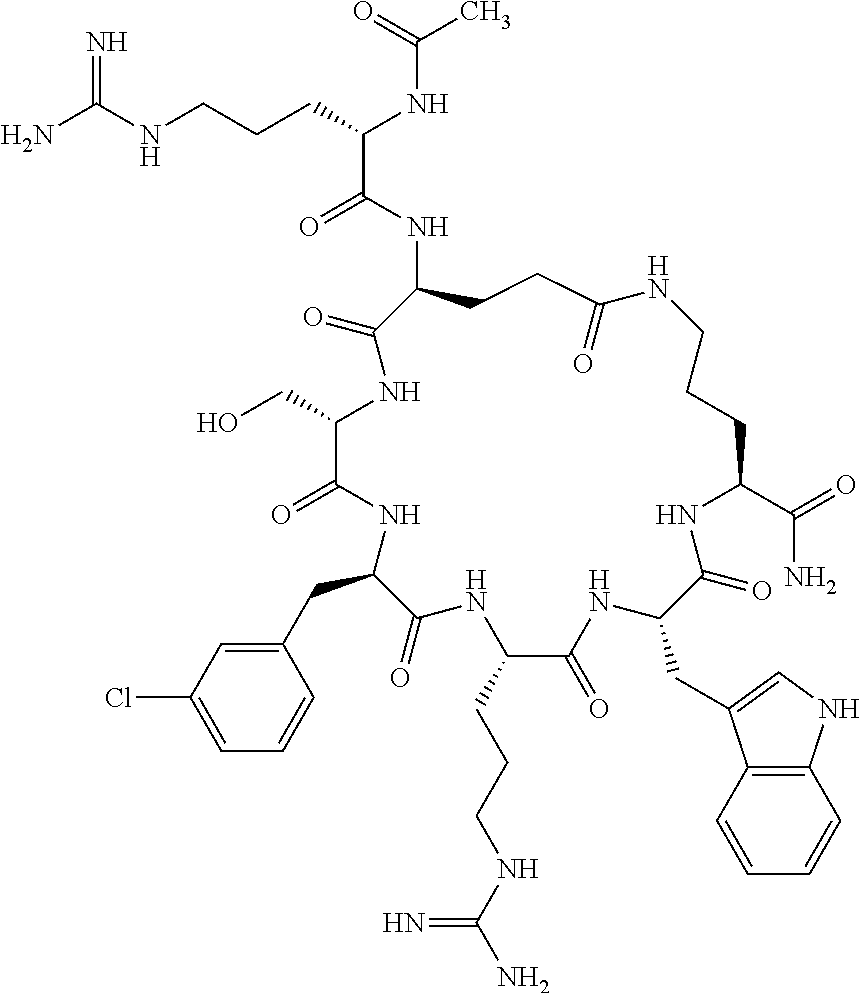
NC(NCCCC(NC(C)=O)C(=O)NC1CCC(=O)NCCCC(C(=O)N)NC(=O)C(CC2=CNC3=C2C=CC=C3)NC(=O)C(CCCNC(N)=N)NC(=O)C(CC2=CC(Cl)=CC=C2)NC(=O)C(CO)NC1=O)=N
